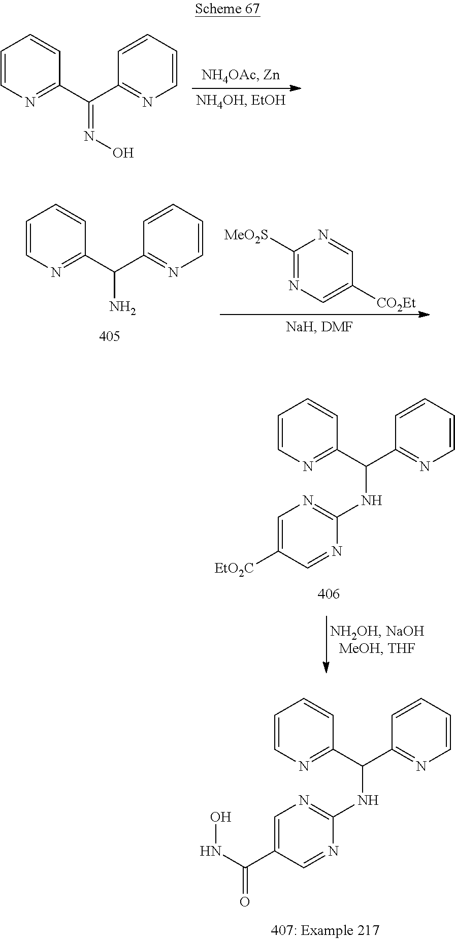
C1=CN=C(C(C2=NC=CC=C2)NC2=NC=C(C(NO)=O)C=N2)C=C1.C1=CN=C(C(C2=NC=CC=C2)=NO)C=C1.C1([MeO2S])=NC=C([CO2Et])C=N1.C1=CN=C(C(C2=NC=CC=C2)N)C=C1.C1=CN=C(C(C2=NC=CC=C2)NC2=NC=C([EtO2C])C=N2)C=C1
